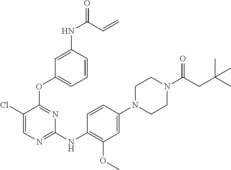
C1(N2CCN(C(CC(C)(C)C)=O)CC2)=CC(OC)=C(NC2=NC=C(Cl)C(OC3=CC=CC(NC(=O)C=C)=C3)=N2)C=C1
